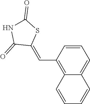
C1=CC(C=C2SC(=O)NC2=O)=C2C(=C1)C=CC=C2
